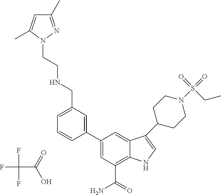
FC(F)(F)C(=O)O.C1=C(C2=CC(CNCCN3N=C(C)C=C3C)=CC=C2)C=C2C(=C1C(=O)N)NC=C2C1CCN(S(=O)(=O)CC)CC1
